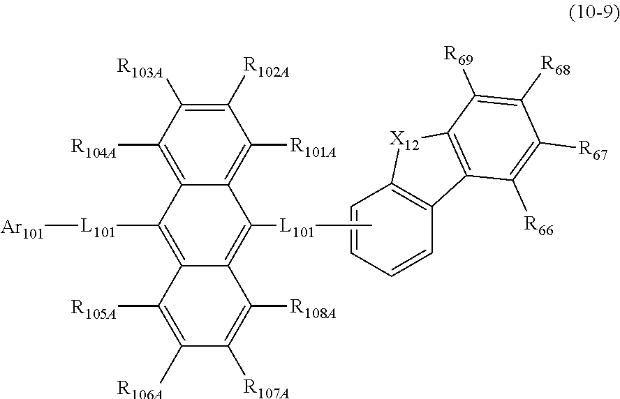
C1=CC2=C([X12]C3=C2C([R66])=C([R67])C([R68])=C3[R69])C=C1.[R106A]C1=C([R105A])C2=C([L101][Ar101])C3=C([R104A])C([R103A])=C([R102A])C([R101A])=C3C([L101]C)=C2C([R108A])=C1[R107A]
